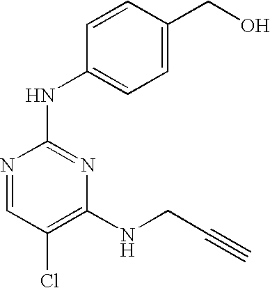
N1=CC(Cl)=C(NCC#C)N=C1NC1=CC=C(CO)C=C1
